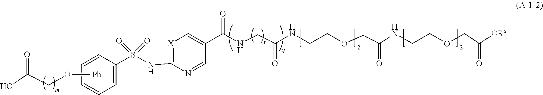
OC(COC)=O.C1=CC(S(NC2=[X]C=C(C(=O)NCC(NCCOCC(NCCOCC([ORx])=O)=O)=O)C=N2)(=O)=O)=CC=C1
